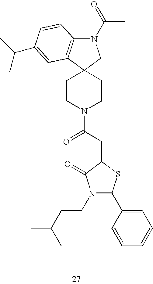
C1CN(C(CC2C(=O)N(CCC(C)C)C(C3=CC=CC=C3)S2)=O)CCC12CN(C(=O)C)C1=C2C=C(C(C)C)C=C1
